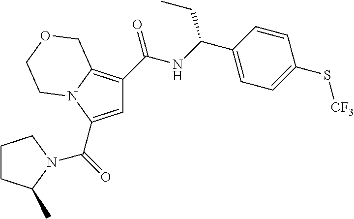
C1=C(C(=O)N2C(C)CCC2)N2C(=C1C(NC(C1=CC=C(S[CF3])C=C1)CC)=O)COCC2
